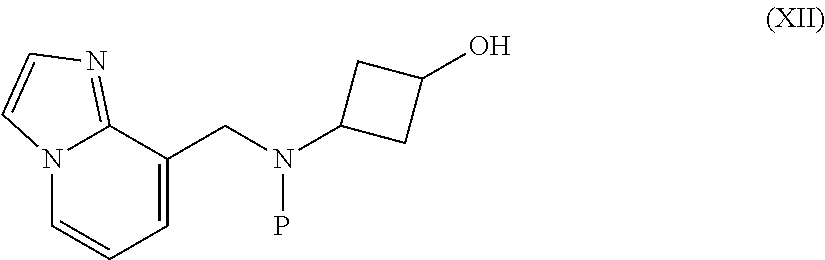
C12=NC=CN1C=CC=C2CN(C1CC(O)C1)P
